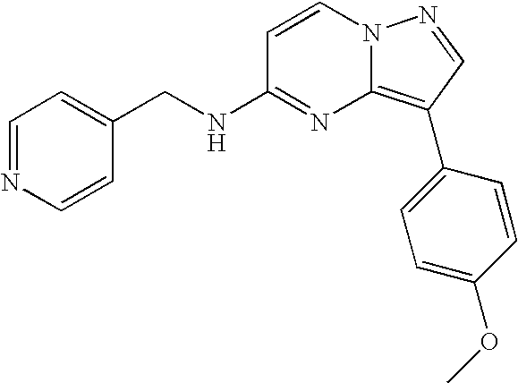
C1(NCC2=CC=NC=C2)=NC2=C(C3=CC=C(OC)C=C3)C=NN2C=C1
